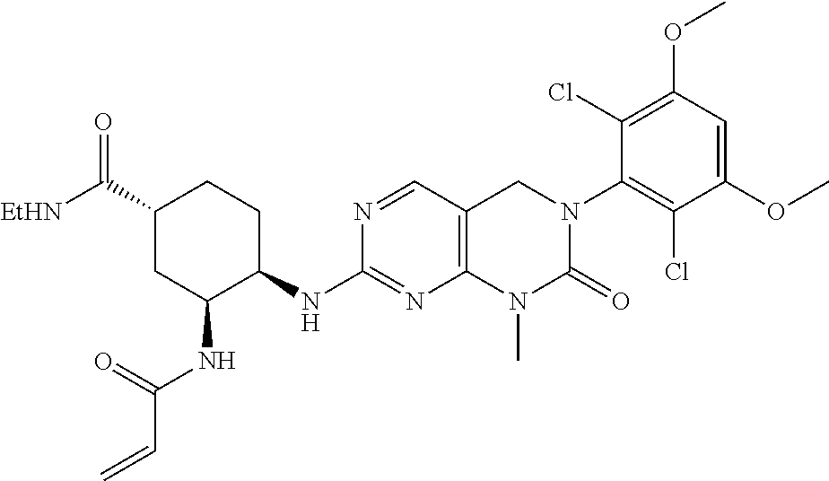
N1=CC2=C(N=C1NC1CCC(C([EtHN])=O)CC1NC(C=C)=O)N(C)C(=O)N(C1=C(Cl)C(OC)=CC(OC)=C1Cl)C2
